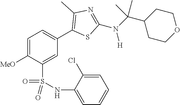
C1=C([MeO])C(S(NC2=CC=CC=C2Cl)(=O)=O)=CC(C2=C(C)N=C(N(C(C3CCOCC3)(C)C)[H])S2)=C1
